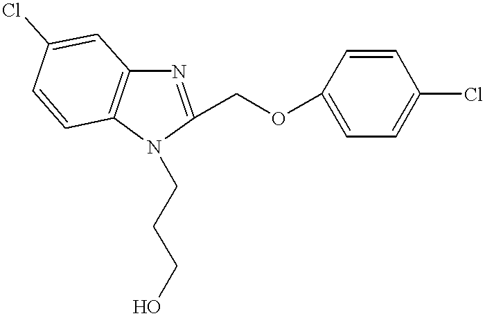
N1(CCCO)C(COC2=CC=C(Cl)C=C2)=NC2=C1C=CC(Cl)=C2
